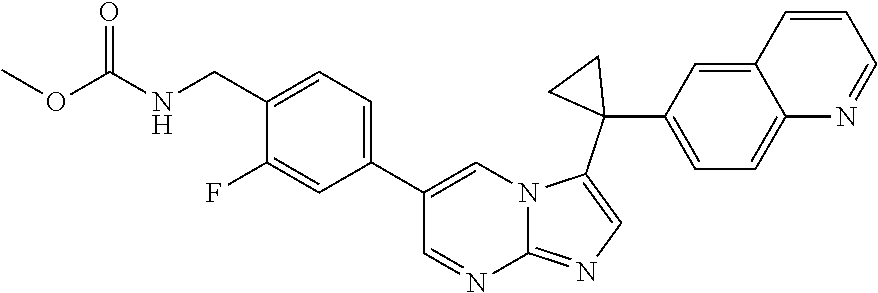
C1(C2=CC=C(CNC(OC)=O)C(F)=C2)=CN2C(=NC=C2C2(C3=CC=C4C(=C3)C=CC=N4)CC2)N=C1
